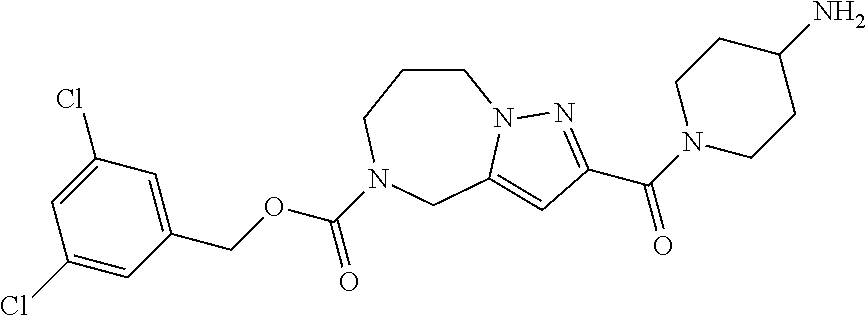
C1CN2C(=CC(C(N3CCC(N)CC3)=O)=N2)CN(C(OCC2=CC(Cl)=CC(Cl)=C2)=O)C1
